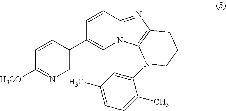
C1(C2=CN3C(=NC4=C3N(C3=CC(C)=CC=C3C)CCC4)C=C2)=CN=C([H3CO])C=C1
